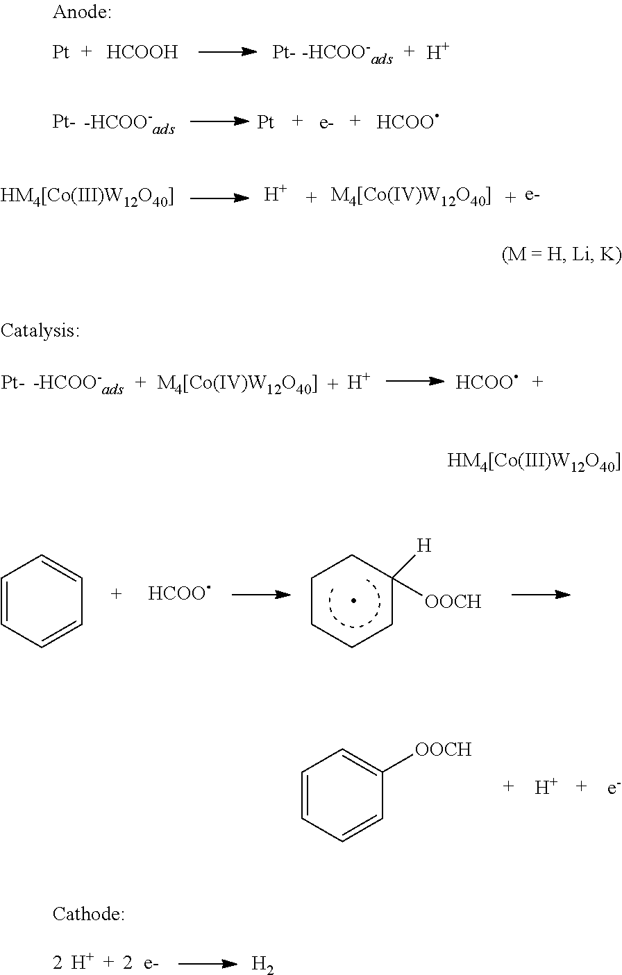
[Pt].[HCOOH].[Pt].[H].[Pt].[Pt].[HCOO].[HM4[Co(III)W12O40]].[H].[M4[Co(IV)W12O40]].[Pt].[M4[Co(IV)W12O40]].[H].[HCOO].C1=CC=CC=C1.[HCOO].C1CCCC([H])([OOCH])C1.C1=CC=CC([OOCH])=C1.[H].[H].[H2].[HM4[Co(III)W12O40]]
